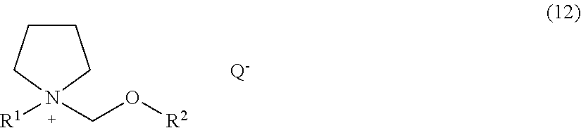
C1CCN([R1])(CO[R2])C1.[Q-]
